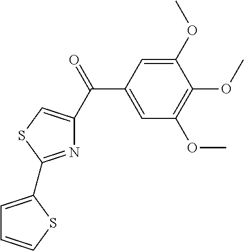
C1(C(=O)C2=CSC(C3=CC=CS3)=N2)=CC(OC)=C(OC)C(OC)=C1
